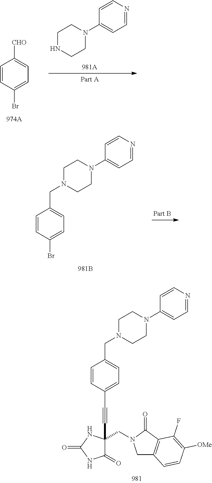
C1=CC(C#CC2(CN3CC4=C(C3=O)C(F)=C([OMe])C=C4)C(=O)NC(=O)N2)=CC=C1CN1CCN(C2=CC=NC=C2)CC1.C(N1CCN(C2=CC=NC=C2)CC1)C1=CC=C(Br)C=C1.N1CCN(C2=CC=NC=C2)CC1.C1=CC(Br)=CC=C1[CHO]
